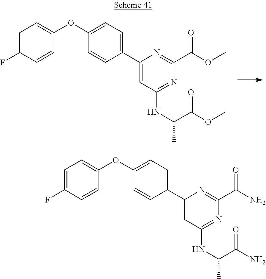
C1(C2=CC=C(OC3=CC=C(F)C=C3)C=C2)=CC(NC(C)C(OC)=O)=NC(C(OC)=O)=N1.C1(C2=CC=C(OC3=CC=C(F)C=C3)C=C2)=CC(NC(C)C(N)=O)=NC(C(N)=O)=N1
